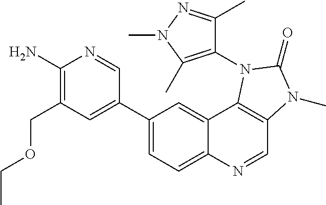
C1(N)=C(COCC)C=C(C2=CC=C3C(=C2)C2=C(C=N3)N(C)C(=O)N2C2=C(C)N(C)N=C2C)C=N1
